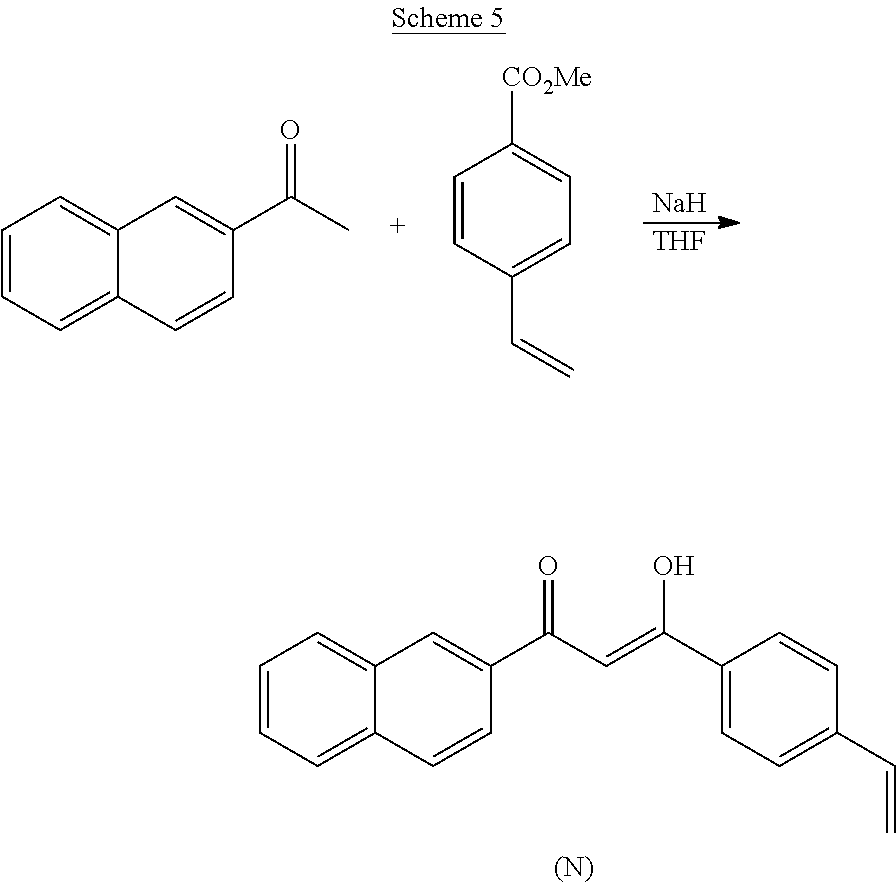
C1=CC=C2C(=C1)C=C(C(C)=O)C=C2.C1=CC(C=C)=CC=C1[CO2Me].[Na].[THF].C1=CC=C2C(=C1)C=C(C(C=C(C1=CC=C(C=C)C=C1)O)=O)C=C2.[(N)]
